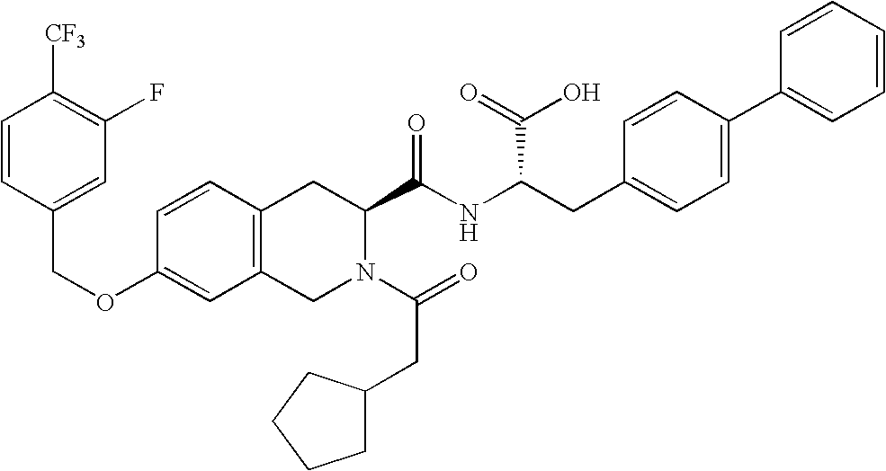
C12=C(CN(C(=O)CC3CCCC3)C(C(NC(CC3=CC=C(C4=CC=CC=C4)C=C3)C(=O)O)=O)C1)C=C(OCC1=CC(F)=C([CF3])C=C1)C=C2
